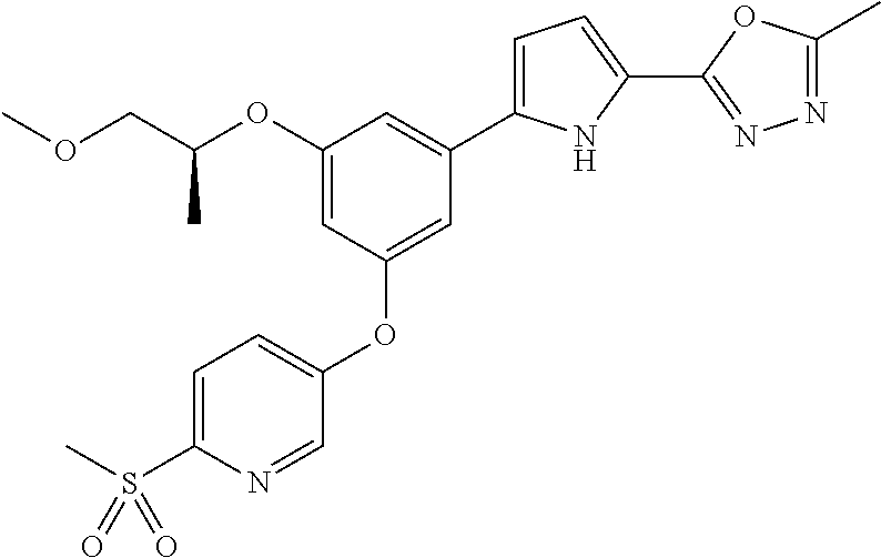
O(CC(OC1=CC(OC2=CC=C(S(C)(=O)=O)N=C2)=CC(C2=CC=C(C3=NN=C(C)O3)N2)=C1)C)C
